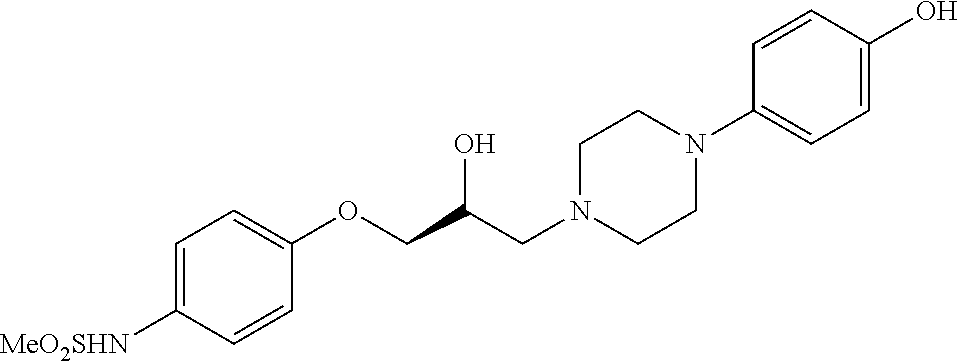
C1=C([MeO2SHN])C=CC(OCC(CN2CCN(C3=CC=C(O)C=C3)CC2)O)=C1
